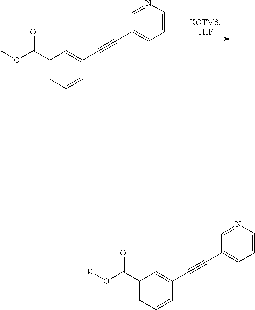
C1(C(OC)=O)=CC=CC(C#CC2=CC=CN=C2)=C1.C1(C(O[K])=O)=CC=CC(C#CC2=CC=CN=C2)=C1
